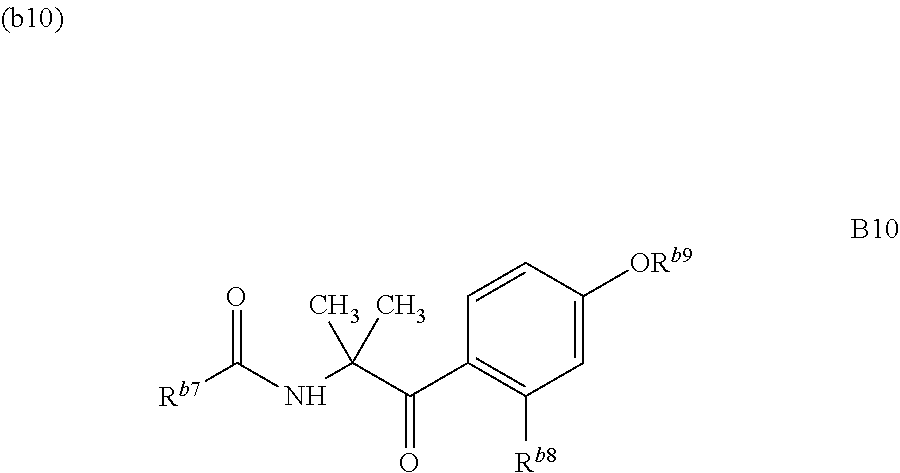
C1=C([ORb9])C=CC(C(C(NC([Rb7])=O)(C)C)=O)=C1[Rb8]
